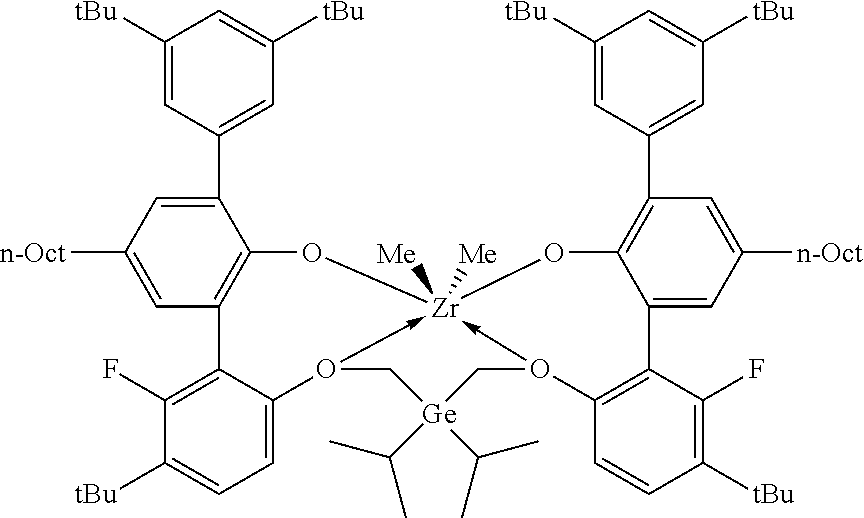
C1([tBu])=CC(C2=CC([n-Oct])=CC3=C2O[Zr]24([Me])([Me])-O(C5=CC=C([tBu])C(F)=C35)C[Ge](C(C)C)(C(C)C)CO->2C2=C(C3=CC([n-Oct])=CC(C5=CC([tBu])=CC([tBu])=C5)=C3O4)C(F)=C([tBu])C=C2)=CC([tBu])=C1
